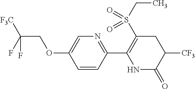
C(COC1=CN=C(C2=C(S(CC)(=O)=O)CC([CF3])C(=O)N2)C=C1)(F)([F3C])F
